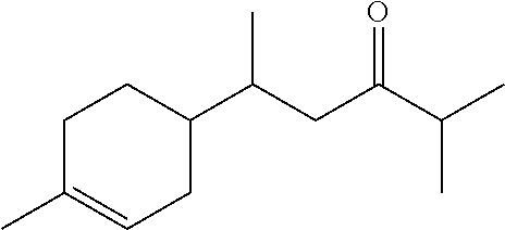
C1C(C)=CCC(C(CC(C(C)C)=O)C)C1
